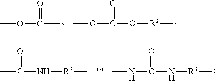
COC(C)=O.COC(O[R3]C)=O.CC(N[R3]C)=O.CNC(N[R3]C)=O
